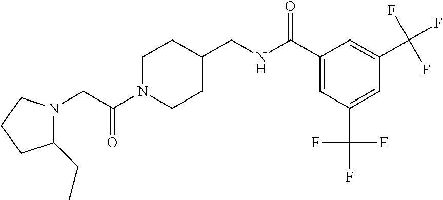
C1N(C(CN2C(CC)CCC2)=O)CCC(CNC(C2=CC(C(F)(F)F)=CC(C(F)(F)F)=C2)=O)C1
